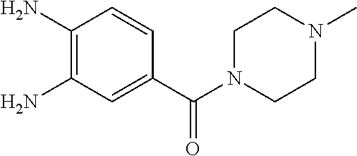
C1(N)=C(N)C=C(C(N2CCN(C)CC2)=O)C=C1
